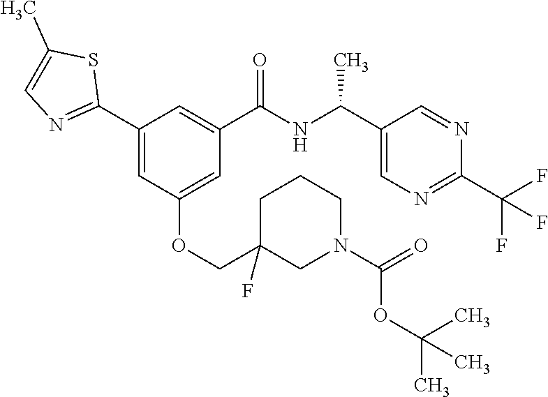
C1(C2=NC=C(C)S2)=CC(OCC2(F)CN(C(=O)OC(C)(C)C)CCC2)=CC(C(NC(C2=CN=C(C(F)(F)F)N=C2)C)=O)=C1
